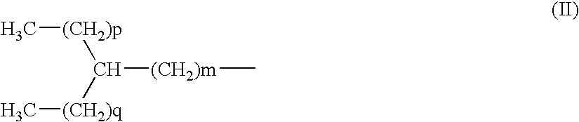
[(CH2)m](C)C([(CH2)p]C)[(CH2)q]C
